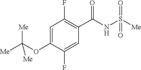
O(C1=CC(F)=C(C(NS([Me])(=O)=O)=O)C=C1F)C([Me])([Me])[Me]
